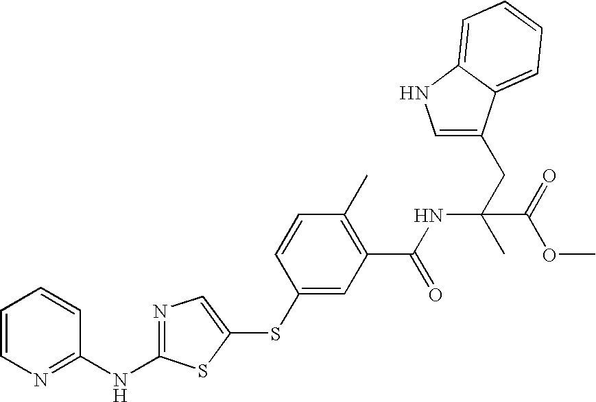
C1=CN=C(NC2=NC=C(SC3=CC(C(NC(C)(CC4=CNC5=CC=CC=C45)C(=O)OC)=O)=C(C)C=C3)S2)C=C1
